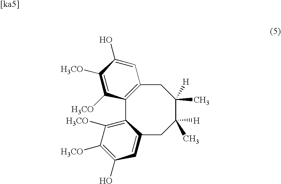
C12=C(CC([H])(C)C([H])(C)CC3=CC(O)=C([H3CO])C([H3CO])=C13)C=C(O)C([H3CO])=C2[H3CO]
